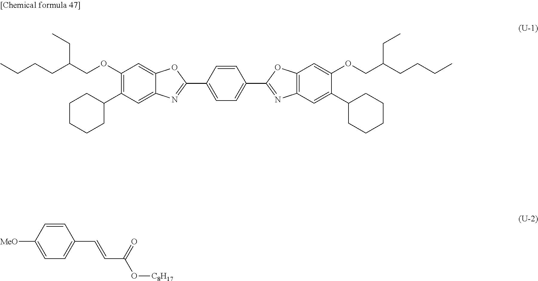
C1(OCC(CCCC)CC)=C(C2CCCCC2)C=C2C(=C1)OC(C1=CC=C(C3=NC4=C(O3)C=C(OCC(CCCC)CC)C(C3CCCCC3)=C4)C=C1)=N2.C1=CC([MeO])=CC=C1C=CC(=O)O[C8H17]
